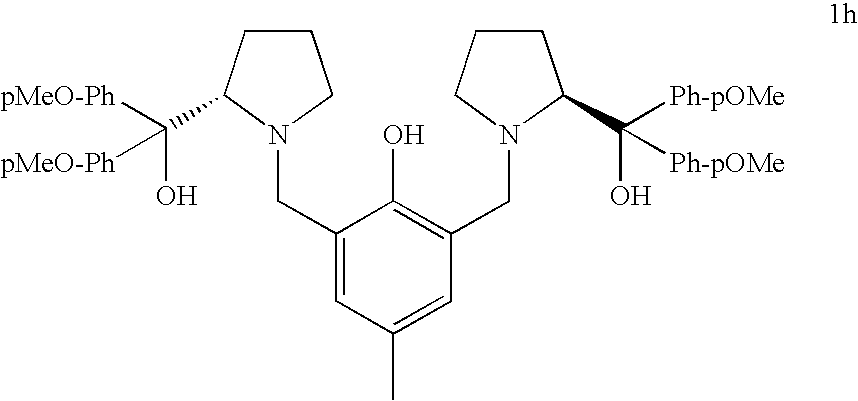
C1(CN2CCCC2C([pMeO-Ph])(O)[pMeO-Ph])=CC(C)=CC(CN2C(C(O)([Ph-pOMe])[Ph-pOMe])CCC2)=C1O
